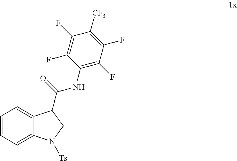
C1=CC=C2C(=C1)C(C(=O)NC1=C(F)C(F)=C([CF3])C(F)=C1F)CN2[Ts]
